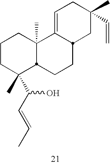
C1CC(C(C=CC)O)(C)C2C(C)(C1)C1=CCC(C)(C=C)CC1CC2
